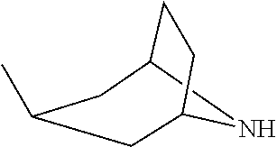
C12NC(CC1)CC(C)C2
